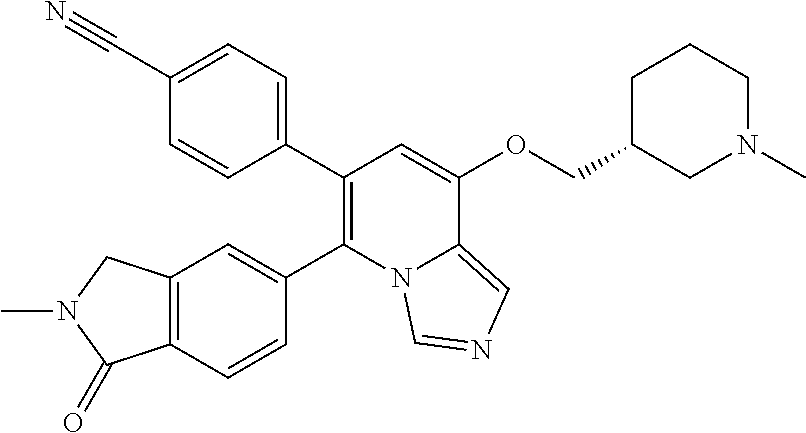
C12=C(C=CC(C3=C(C4=CC=C(C#N)C=C4)C=C(OCC4CN(C)CCC4)C4=CN=CN34)=C1)C(=O)N(C)C2
